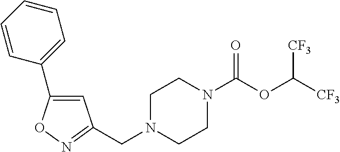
C1=C(C2=CC=CC=C2)ON=C1CN1CCN(C(OC([CF3])[CF3])=O)CC1
